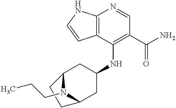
C12=C(C(NC3CC4N(CCC)C(C3)CC4)=C(C(N)=O)C=N1)C=CN2
